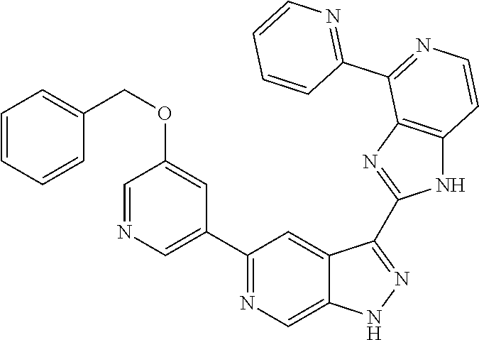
C1(C2=NC=C3C(=C2)C(C2=NC4=C(N2)C=CN=C4C2=NC=CC=C2)=NN3)=CN=CC(OCC2=CC=CC=C2)=C1
